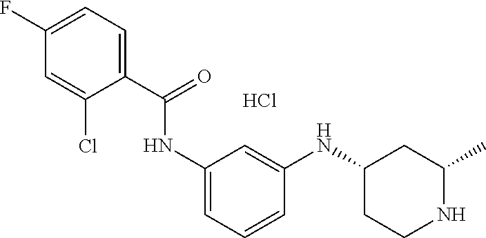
C1(C(=O)NC2=CC=CC(NC3CCNC(C)C3)=C2)=CC=C(F)C=C1Cl.Cl
